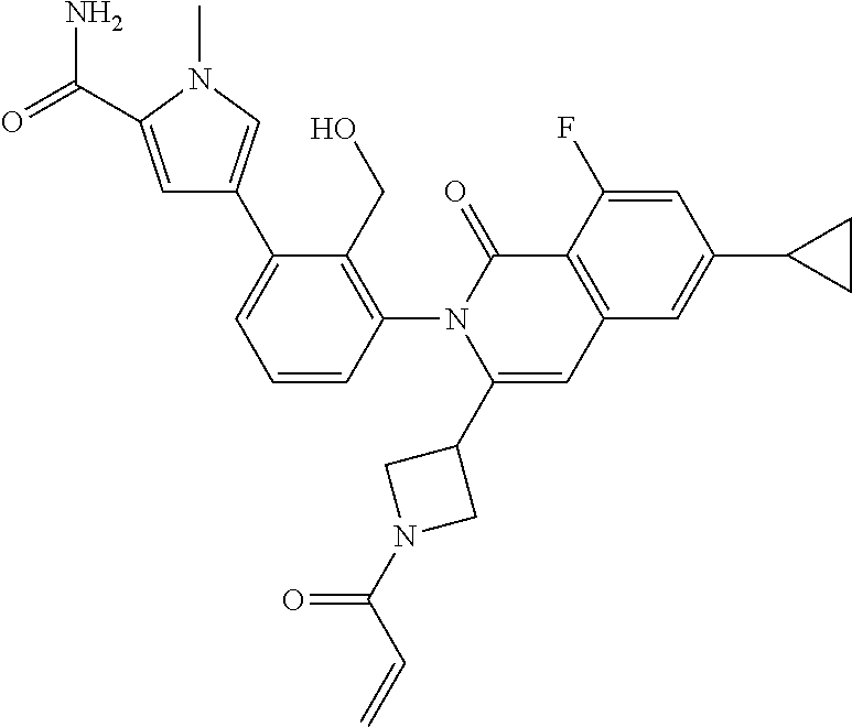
C1=CC(N2C(C3CN(C(C=C)=O)C3)=CC3=C(C2=O)C(F)=CC(C2CC2)=C3)=C(CO)C(C2=CN(C)C(C(=O)N)=C2)=C1
